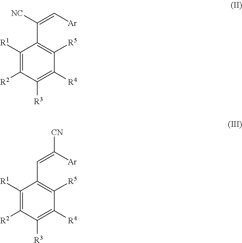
C1([R1])=C([R2])C([R3])=C([R4])C([R5])=C1C([NC])=C[Ar].C1([R1])=C([R2])C([R3])=C([R4])C([R5])=C1C=C([Ar])[CN]
